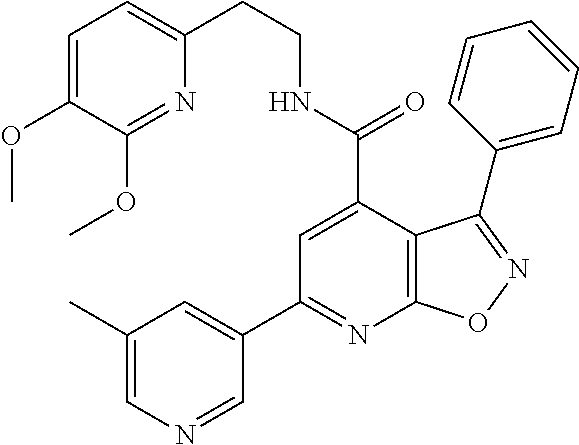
C1(CCNC(=O)C2=CC(C3=CC(C)=CN=C3)=NC3=C2C(C2=CC=CC=C2)=NO3)=CC=C(OC)C(OC)=N1
